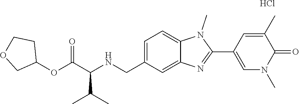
Cl.C1=C(CNC(C(OC2CCOC2)=O)C(C)C)C=C2C(=C1)N(C)C(C1=CN(C)C(=O)C(C)=C1)=N2
